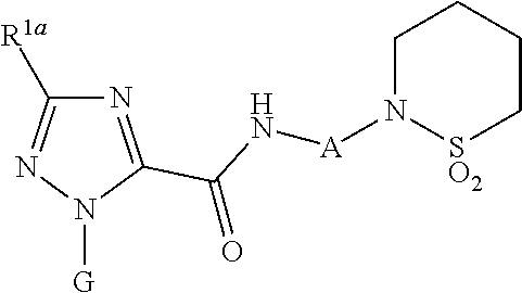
N1=C(C(N[A]N2[SO2]CCCC2)=O)N([G])N=C1[R1a]
